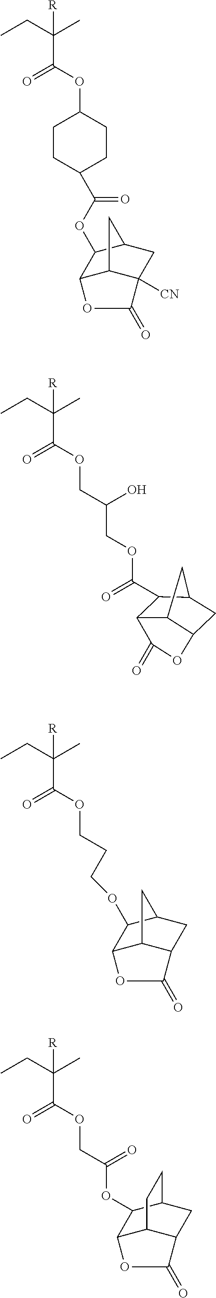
CCC(C)(C(OCCCOC1C2C3C(CC1C3)C(=O)O2)=O)[R].CCC(C)(C(OCC(OC1C2C3C(C(=O)O2)CC1CC3)=O)=O)[R].CCC(C)(C(OC1CCC(C(OC2C3C4C([CN])(CC2C4)C(=O)O3)=O)CC1)=O)[R].CCC(C)(C(OCC(COC(=O)C1C2C3C(CC1C3)OC2=O)O)=O)[R]
